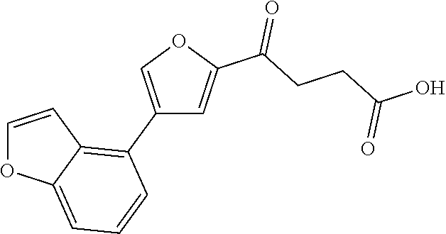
C12=C(C3=COC(C(CCC(O)=O)=O)=C3)C=CC=C1OC=C2
